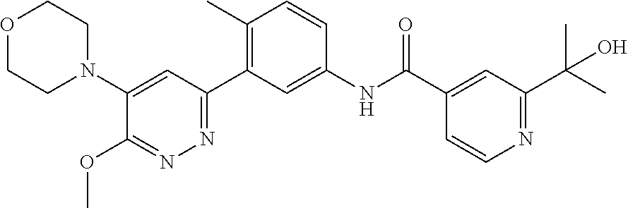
C1(N2CCOCC2)=CC(C2=C(C)C=CC(NC(C3=CC(C(C)(C)O)=NC=C3)=O)=C2)=NN=C1OC
